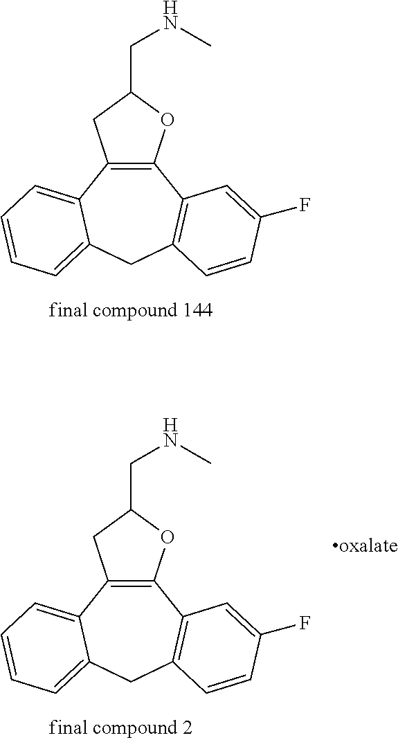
C12=C(C3=CC=CC=C3CC3=C1C=C(F)C=C3)CC(CNC)O2.C12=C(C3=CC=CC=C3CC3=C1C=C(F)C=C3)CC(CNC)O2
